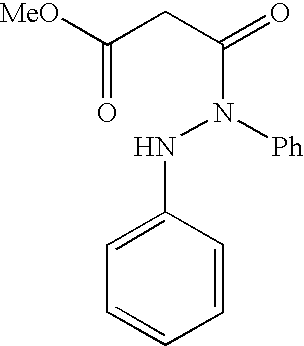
C1(NN(C(CC(=O)[MeO])=O)[Ph])=CC=CC=C1
